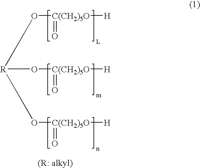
O([C(CH2)5O]([H])=O)[R](O[C(CH2)5O]([H])=O)O[C(CH2)5O]([H])=O
